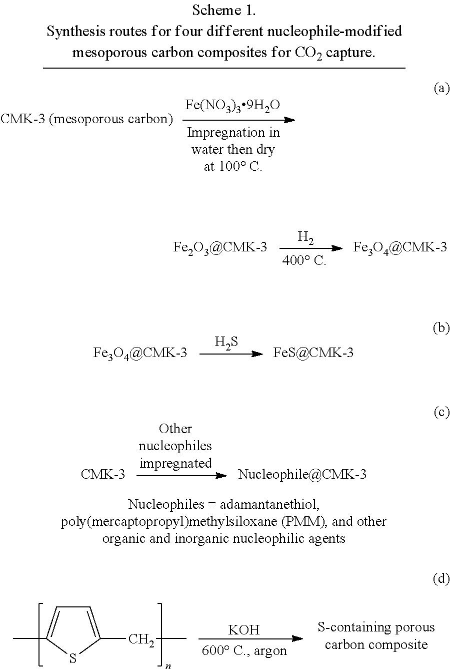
S.[H2].C1=C(CC)SC(C)=C1.[KOH]
